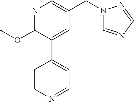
C1(OC)=NC=C(CN2C=NC=N2)C=C1C1=CC=NC=C1
